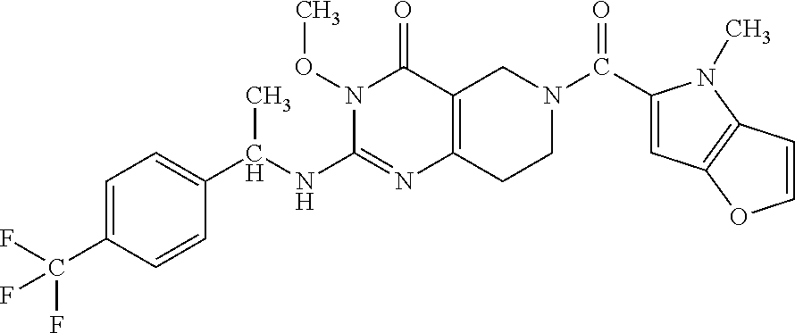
C1=C(C(F)(F)F)C=CC(C(NC2=NC3=C(C(=O)N2OC)CN(C(C2=CC4=C(C=CO4)N2C)=O)CC3)C)=C1
